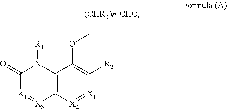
C12=C([X2]=[X1]C([R2])=C1OC[(CHR3)n1CHO])[X3]=[X4]C(=O)N2[R1]
